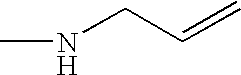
CNCC=C
